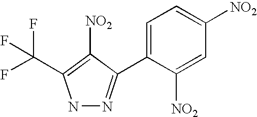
N1N=C(C2=CC=C([NO2])C=C2[NO2])C([NO2])=C1C(F)(F)F
